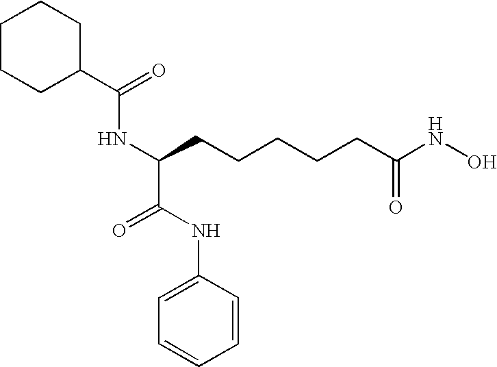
C1(C(=O)NC(CCCCCC(NO)=O)C(NC2=CC=CC=C2)=O)CCCCC1
